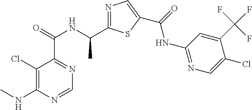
C1(Cl)=C(NC)N=CN=C1C(=O)NC(C1=NC=C(C(=O)NC2=NC=C(Cl)C(C(F)(F)F)=C2)S1)C
